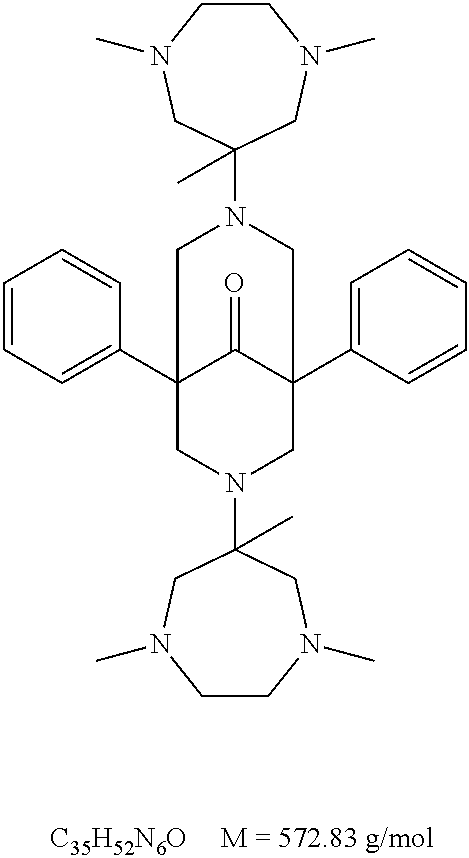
[C35H52N6O].C1=CC=C(C23C(=O)C(C4=CC=CC=C4)(CN(C4(C)CN(C)CCN(C)C4)C2)CCN(C2(C)CN(C)CCN(C)C2)CC3)C=C1
